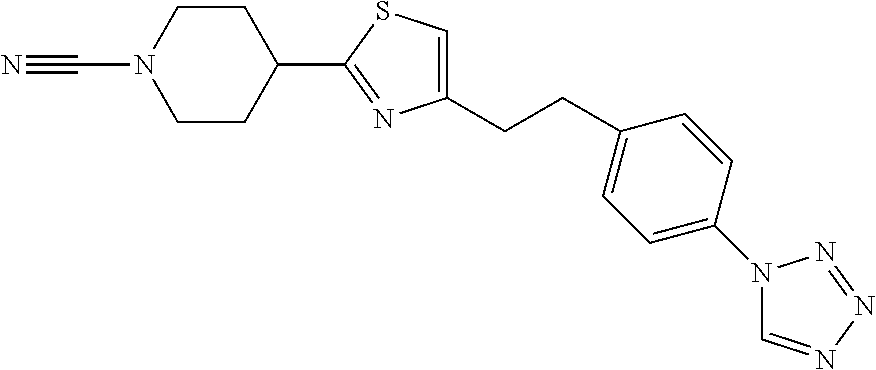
C1CC(C2=NC(CCC3=CC=C(N4C=NN=N4)C=C3)=CS2)CCN1C#N
